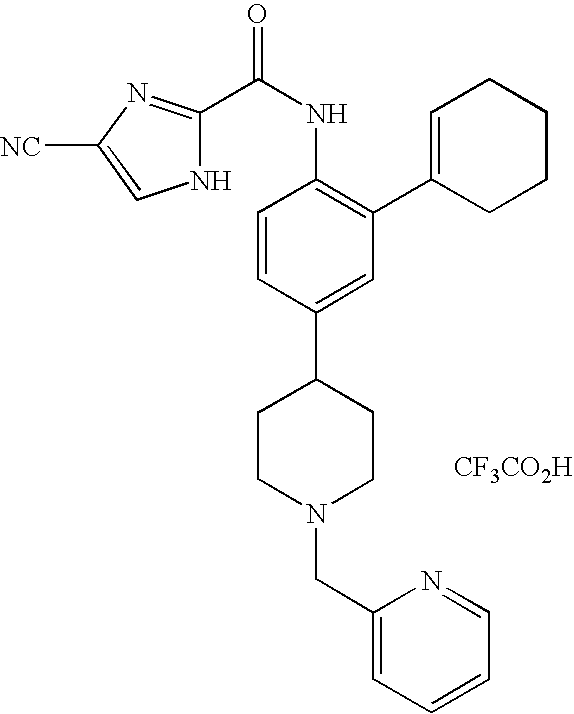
C1CN(CC2=CC=CC=N2)CCC1C1=CC(C2=CCCCC2)=C(NC(=O)C2=NC([NC])=CN2)C=C1.[CF3CO2H]
